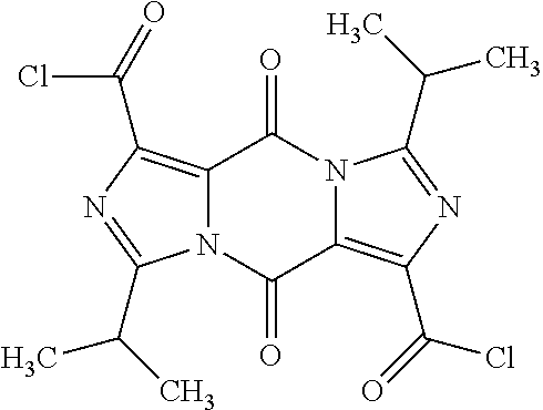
C12=C(C(=O)Cl)N=C(C(C)C)N1C(=O)C1=C(C(Cl)=O)N=C(C(C)C)N1C2=O
